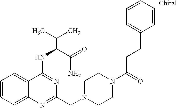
C1=CC=C2C(=C1)C(NC(C(N)=O)C(C)C)=NC(CN1CCN(C(CCC3=CC=CC=C3)=O)CC1)=N2
